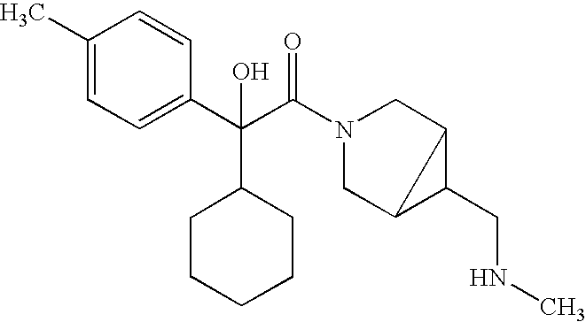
C1(C)=CC=C(C(C(N2CC3C(CNC)C3C2)=O)(C2CCCCC2)O)C=C1
